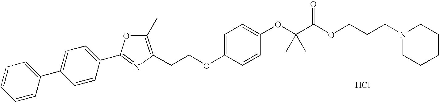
Cl.C1=CC(C2=CC=C(C3=NC(CCOC4=CC=C(OC(C(OCCCN5CCCCC5)=O)(C)C)C=C4)=C(C)O3)C=C2)=CC=C1
